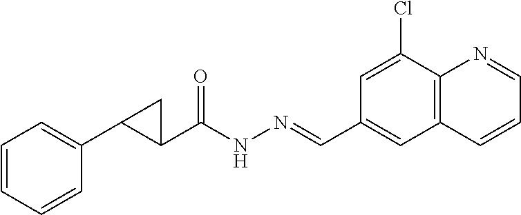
C1=CC=CC(C2C(C(NN=CC3=CC4=C(C(Cl)=C3)N=CC=C4)=O)C2)=C1
